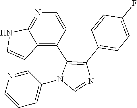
C1=NC=CC=C1N1C=NC(C2=CC=C(F)C=C2)=C1C1=C2C(=NC=C1)NC=C2
